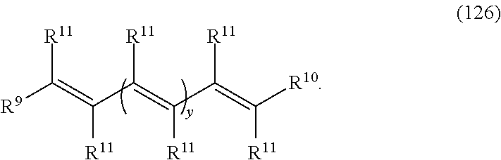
[R9]C(=C(C(=C(C(=C([R10])[R11])[R11])[R11])[R11])[R11])[R11]
